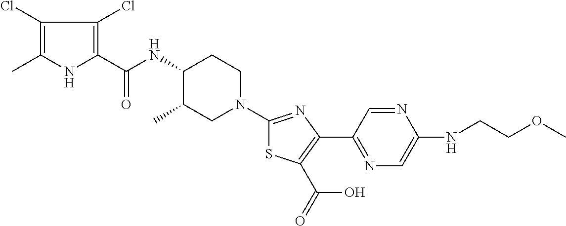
C1(Cl)=C(C)NC(C(NC2C(C)CN(C3=NC(C4=NC=C(NCCOC)N=C4)=C(C(=O)O)S3)CC2)=O)=C1Cl
